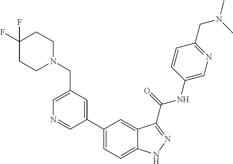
C1(CN2CCC(F)(F)CC2)=CN=CC(C2=CC=C3C(=C2)C(C(NC2=CN=C(CN(C)C)C=C2)=O)=NN3)=C1
